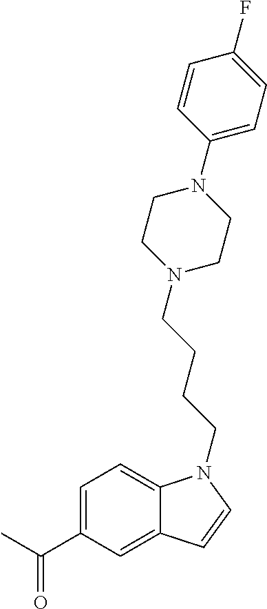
C1=C(C(C)=O)C=C2C(=C1)N(CCCCN1CCN(C3=CC=C(F)C=C3)CC1)C=C2
